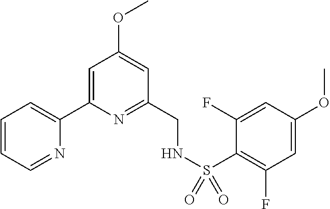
C1=CC=NC(C2=CC(OC)=CC(CNS(=O)(=O)C3=C(F)C=C(OC)C=C3F)=N2)=C1
